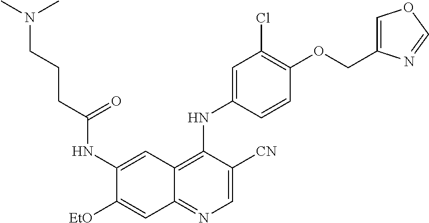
C1=C([CN])C(NC2=CC(Cl)=C(OCC3=COC=N3)C=C2)=C2C(=N1)C=C([EtO])C(NC(CCCN(C)C)=O)=C2
